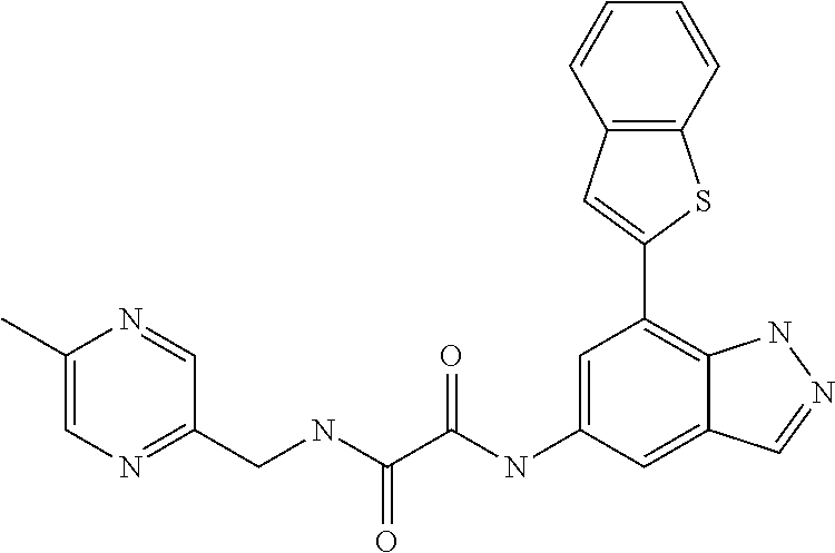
C(NC(=O)C(=O)NC1=CC(C2=CC3=C(S2)C=CC=C3)=C2C(=C1)C=NN2)C1=NC=C(C)N=C1
